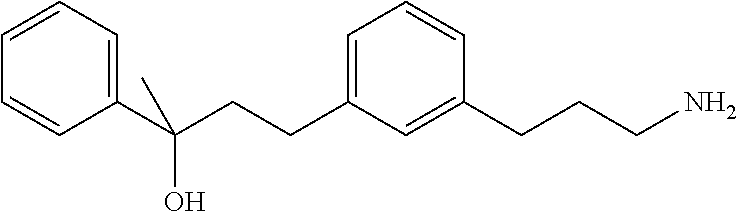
C(CCC1=CC=CC(CCCN)=C1)(C1=CC=CC=C1)(O)C
